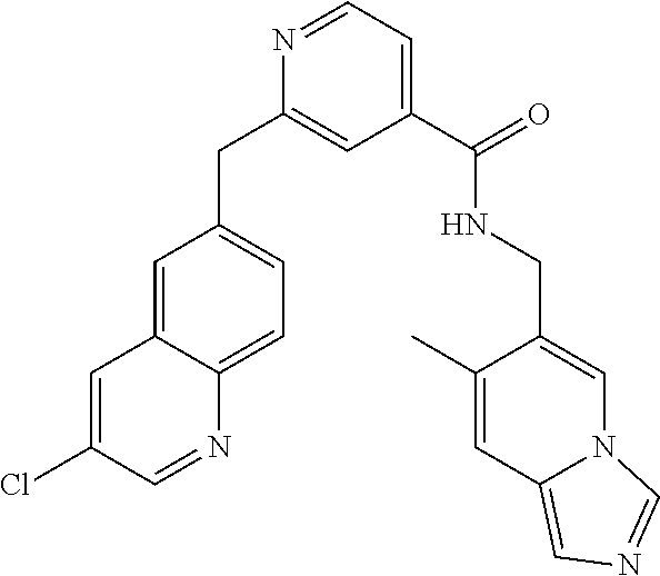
C1(C(=O)NCC2=CN3C(=CN=C3)C=C2C)=CC=NC(CC2=CC=C3C(=C2)C=C(Cl)C=N3)=C1
